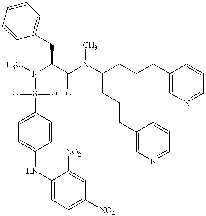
C(C(N(C(CCCC1=CN=CC=C1)CCCC1=CN=CC=C1)C)=O)(N(C)S(=O)(=O)C1=CC=C(NC2=CC=C([NO2])C=C2[NO2])C=C1)CC1=CC=CC=C1
